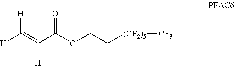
[H]C([H])=C([H])C(=O)OCC[(CF2)5][CF3]
